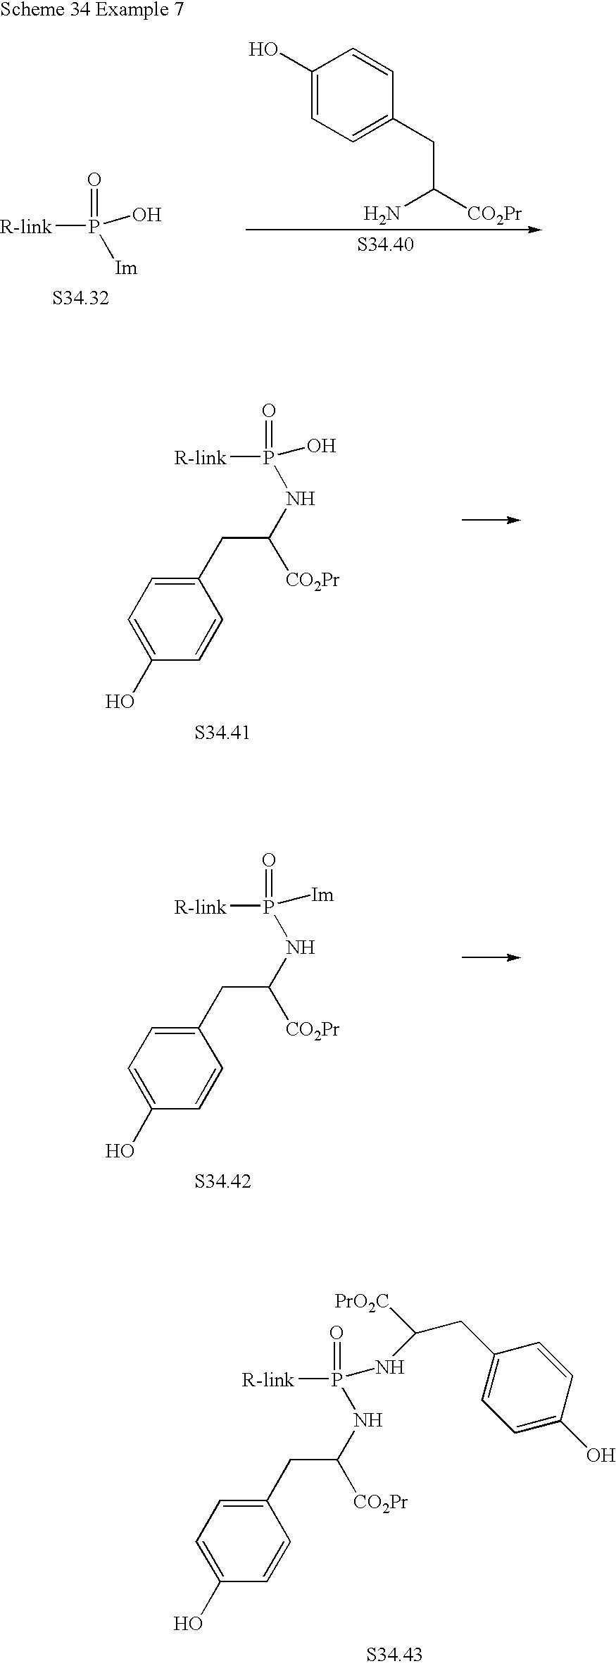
[R-link]P(=O)(O)[Im].C1(O)=CC=C(CC(N)[CO2Pr])C=C1.[R-link]P(=O)(O)NC([CO2Pr])CC1=CC=C(O)C=C1.[R-link]P(=O)([Im])NC([CO2Pr])CC1=CC=C(O)C=C1.[R-link]P(=O)(NC([PrO2C])CC1=CC=C(O)C=C1)NC([CO2Pr])CC1=CC=C(O)C=C1
